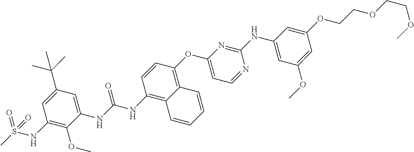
C1=CC(OC2=CC=NC(NC3=CC(OC)=CC(OCCOCCOC)=C3)=N2)=C2C(=C1NC(NC1=CC(C(C)(C)C)=CC(NS(C)(=O)=O)=C1OC)=O)C=CC=C2
